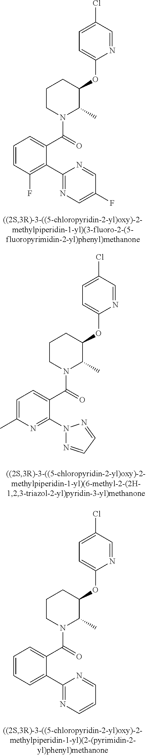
C1(OC2CCCN(C(C3=CC=CC(F)=C3C3=NC=C(F)C=N3)=O)C2C)=CC=C(Cl)C=N1.C1(OC2CCCN(C(C3=CC=C(C)N=C3N3N=CC=N3)=O)C2C)=CC=C(Cl)C=N1.C1(OC2CCCN(C(C3=CC=CC=C3C3=NC=CC=N3)=O)C2C)=CC=C(Cl)C=N1
